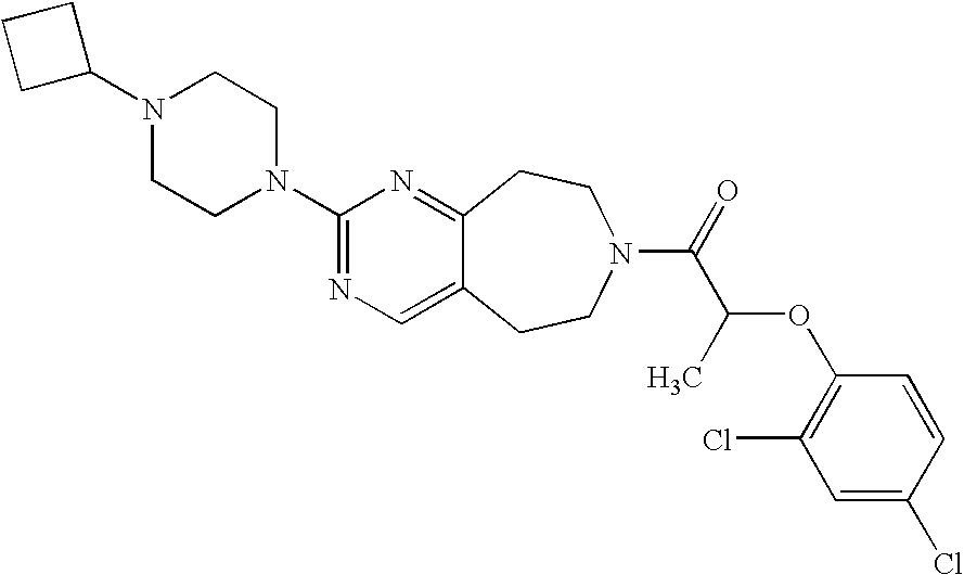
N1(C2CCC2)CCN(C2=NC=C3C(=N2)CCN(C(=O)C(C)OC2=C(Cl)C=C(Cl)C=C2)CC3)CC1
